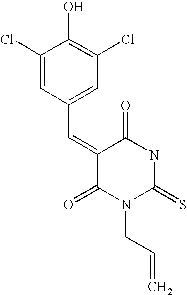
C1(Cl)=CC(C=C2C(=O)N(CC=C)C(=S)NC2=O)=CC(Cl)=C1O
